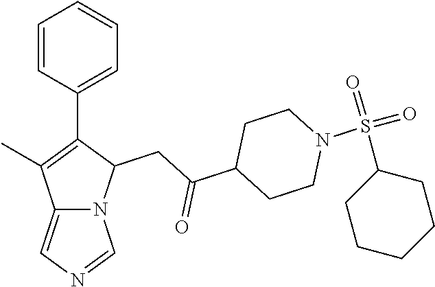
C12=CN=CN1C(CC(C1CCN(S(C3CCCCC3)(=O)=O)CC1)=O)C(C1=CC=CC=C1)=C2C
